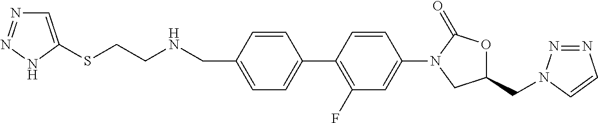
C(C1=CC=C(C2=C(F)C=C(N3CC(CN4N=NC=C4)OC3=O)C=C2)C=C1)NCCSC1=CN=NN1
